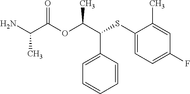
NC(C(OC(C(SC1=CC=C(F)C=C1C)C1=CC=CC=C1)C)=O)C
